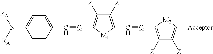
C1=CC(C=CC2=C([Z])C([Z])=C(C=CC3=C([Z])C([Z])=C([Acceptor])[M2]3)[M1]2)=CC=C1N([RA])[RA]
